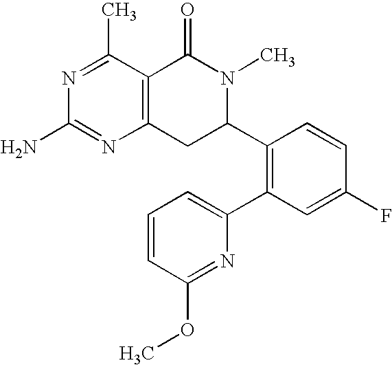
C12=C(C(C)=NC(N)=N1)C(=O)N(C)C(C1=C(C3=CC=CC(OC)=N3)C=C(F)C=C1)C2
